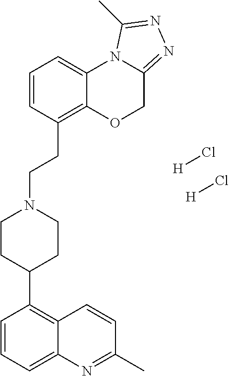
C1=CC=C2C(=C1C1CCN(CCC3=C4C(=CC=C3)N3C(=NN=C3C)CO4)CC1)C=CC(C)=N2.[H]Cl.[H]Cl
